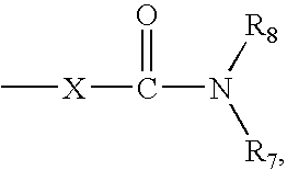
[X](C(=O)N([R8])[R7])C
